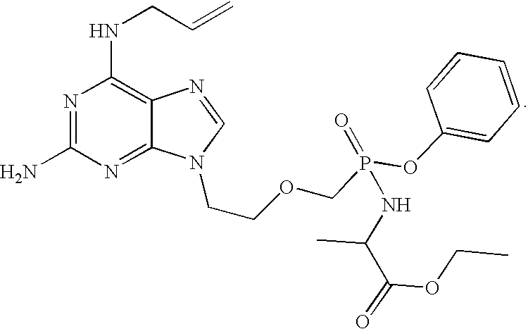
N1=C(N)N=C2C(=C1NCC=C)N=CN2CCOCP(=O)(OC1=CC=CC=C1)NC(C(=O)OCC)C
